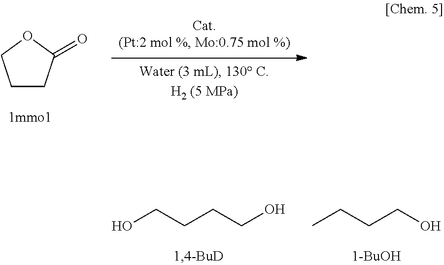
C1CC(=O)OC1.C(CCO)C.C(CCCO)O
